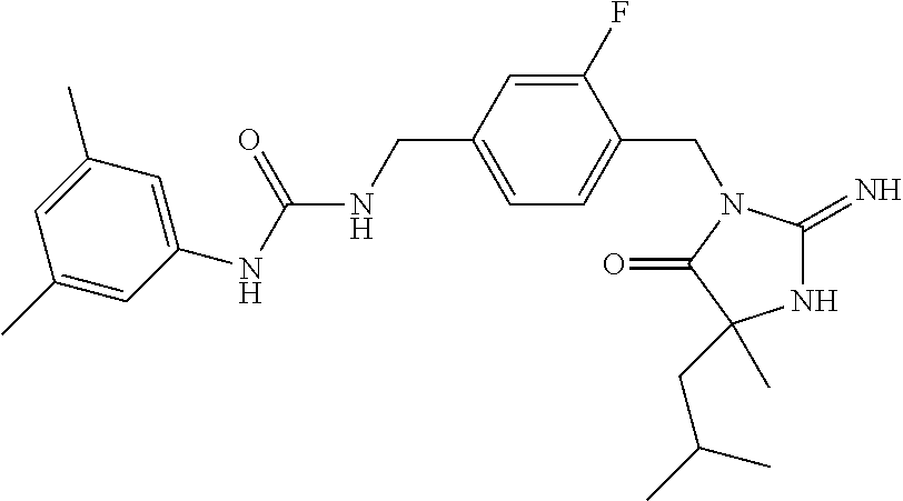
N1C(=N)N(CC2=CC=C(CNC(NC3=CC(C)=CC(C)=C3)=O)C=C2F)C(=O)C1(CC(C)C)C
